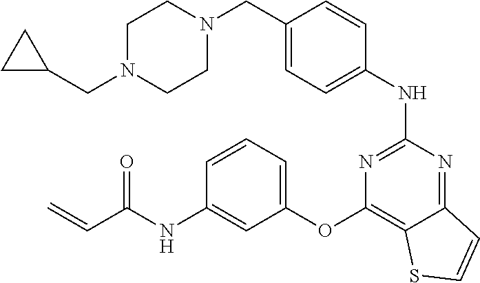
C1=C(CN2CCN(CC3CC3)CC2)C=CC(NC2=NC(OC3=CC=CC(NC(C=C)=O)=C3)=C3C(=N2)C=CS3)=C1
